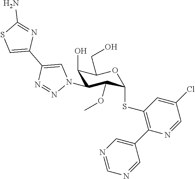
C1(O)C(N2C=C(C3=CSC(N)=N3)N=N2)C(OC)C(SC2=C(C3=CN=CN=C3)N=CC(Cl)=C2)OC1CO
